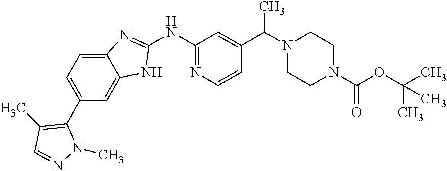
C1(NC2=NC=CC(C(N3CCN(C(OC(C)(C)C)=O)CC3)C)=C2)=NC2=CC=C(C3=C(C)C=NN3C)C=C2N1
